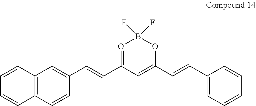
O1B(F)(F)O=C(C=CC2=CC3=C(C=C2)C=CC=C3)C=C1C=CC1=CC=CC=C1
